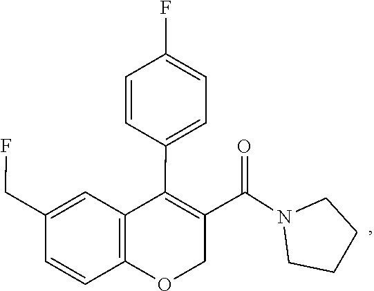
C1CN(C(C2=C(C3=CC=C(F)C=C3)C3=C(OC2)C=CC(CF)=C3)=O)CC1
